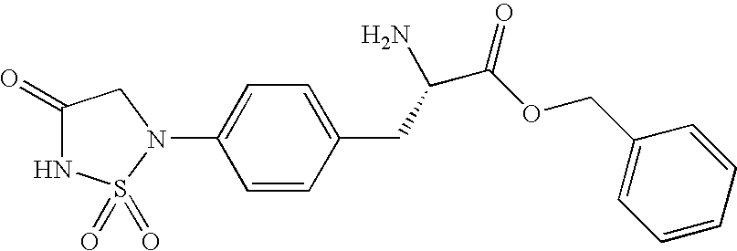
C1(=O)NS(=O)(=O)N(C2=CC=C(CC(N)C(OCC3=CC=CC=C3)=O)C=C2)C1
